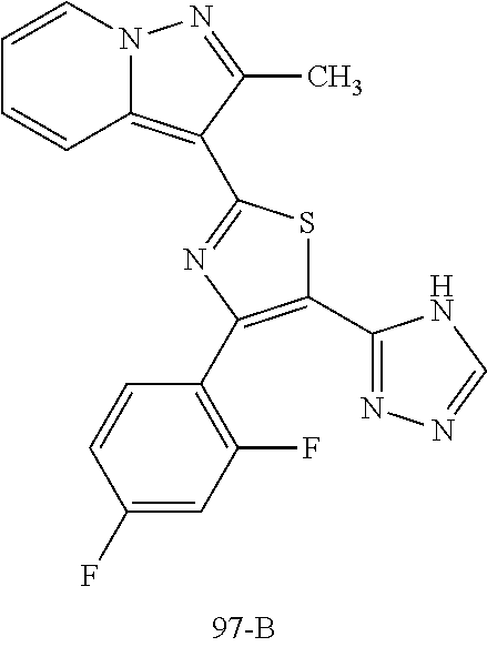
C1=CC2=C(C3=NC(C4=C(F)C=C(F)C=C4)=C(C4=NN=CN4)S3)C(C)=NN2C=C1
